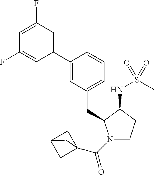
C1=C(F)C=C(C2=CC(CC3N(C(C45CC(C4)C5)=O)CCC3NS(C)(=O)=O)=CC=C2)C=C1F
